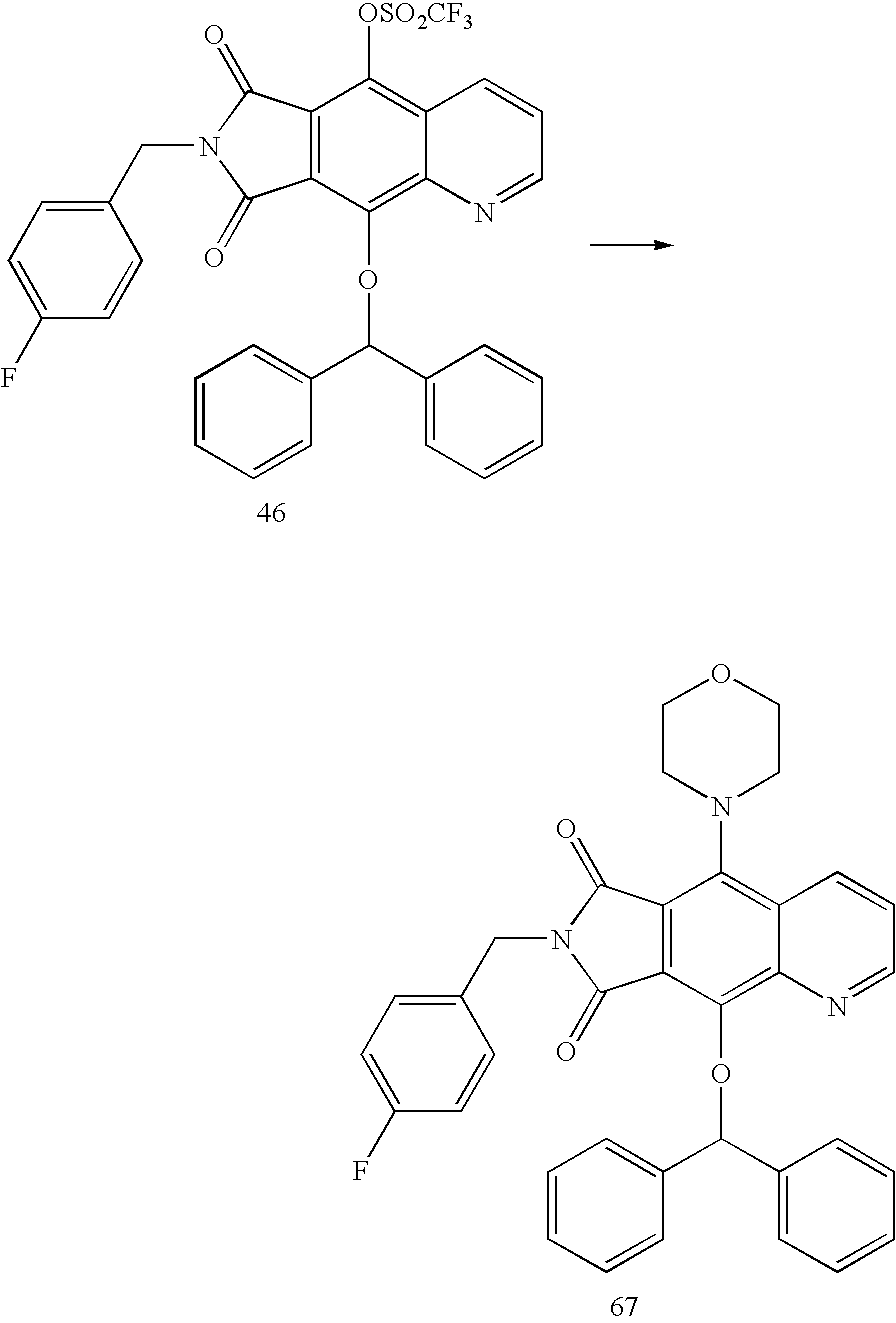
C12=C(C(OC(C3=CC=CC=C3)C3=CC=CC=C3)=C3C(=C1[OSO2CF3])C=CC=N3)C(=O)N(CC1=CC=C(F)C=C1)C2=O.C12=C(C(OC(C3=CC=CC=C3)C3=CC=CC=C3)=C3C(=C1N1CCOCC1)C=CC=N3)C(=O)N(CC1=CC=C(F)C=C1)C2=O
